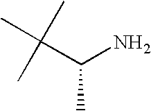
C(N)(C(C)(C)C)C
